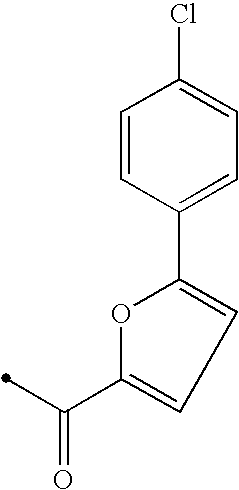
C1=C(C2=CC=C(Cl)C=C2)OC(C(=O)C)=C1
